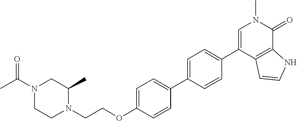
CC(N1CCN(CCOC2=CC=C(C3=CC=C(C4=CN(C)C(=O)C5=C4C=CN5)C=C3)C=C2)C(C)C1)=O
